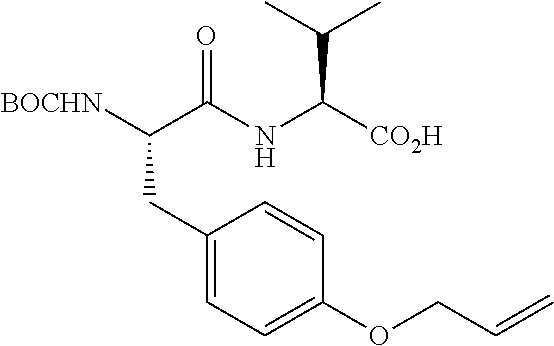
C1(CC([BOCHN])C(NC([CO2H])C(C)C)=O)=CC=C(OCC=C)C=C1
